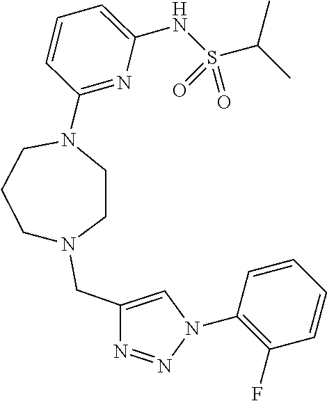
N1=NN(C2=C(F)C=CC=C2)C=C1CN1CCCN(C2=NC(NS(C(C)C)(=O)=O)=CC=C2)CC1
